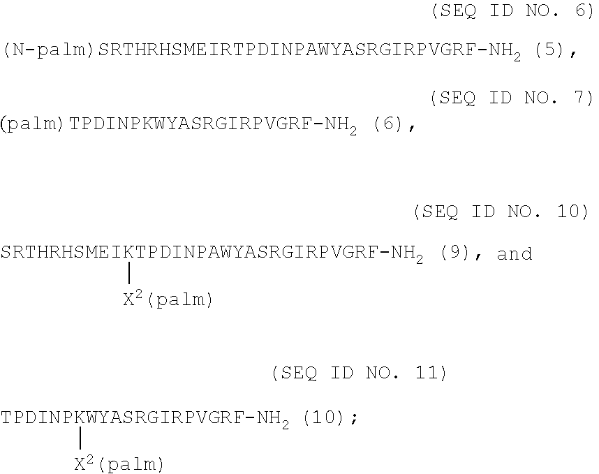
[SRTHRHSMEIKTPDINPAWYASRGIRPVGRF-NH2 (9)][X2(palm)].[TPDINPKWYASRGIRPVGRF-NH2 (10)][X2(palm)]
